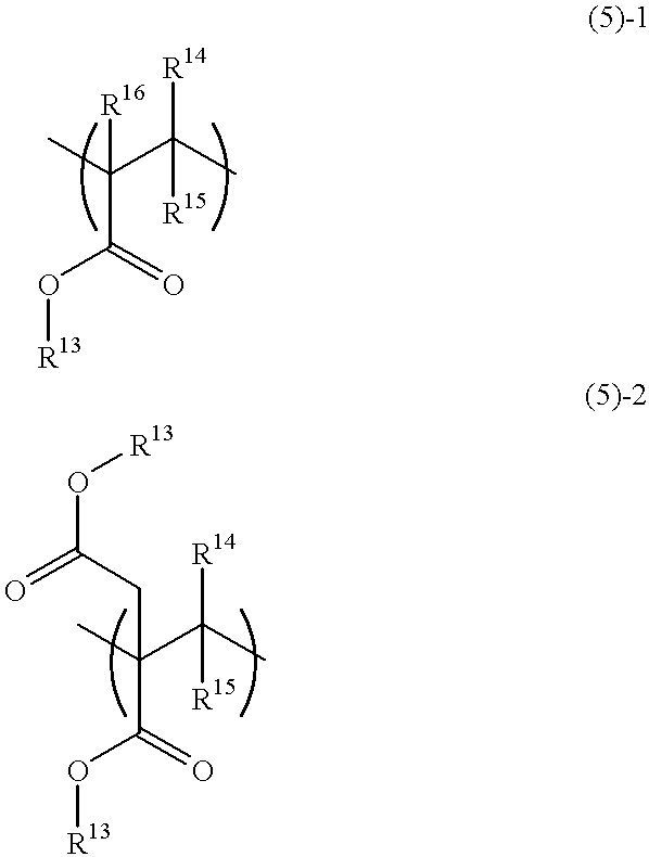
CC(C(C)([R14])[R15])(C(O[R13])=O)[R16].CC(C(C)([R14])[R15])(C(O[R13])=O)CC(O[R13])=O
